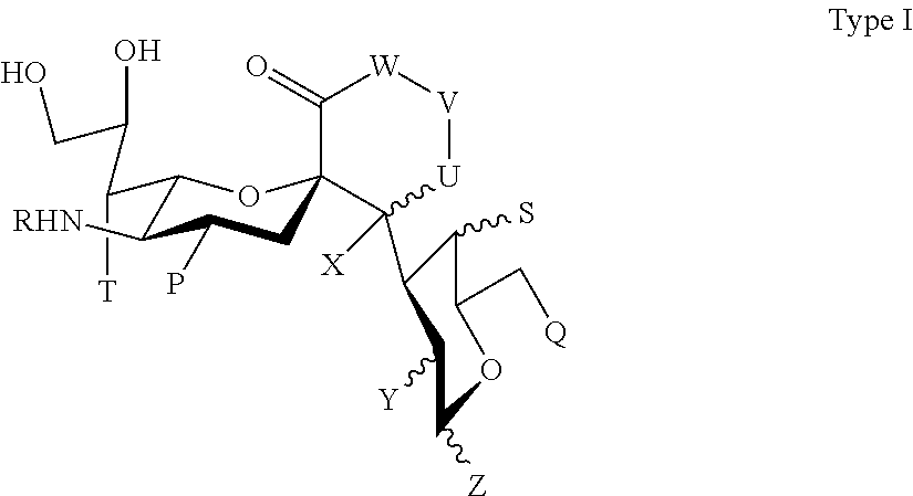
C1(=O)[W][V][U]C([X])(C2C(S)C(C[Q])OC([Z])C2[Y])C12CC(P)C([RHN])C(C(C(O)CO)[T])O2
